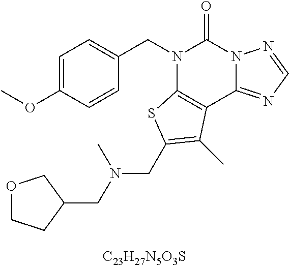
[C23H27N5O3S].C1=C(OC)C=CC(CN2C3=C(C4=NC=NN4C2=O)C(C)=C(CN(C)CC2COCC2)S3)=C1
